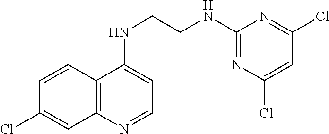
C1=CC2=C(C=C1Cl)N=CC=C2NCCNC1=NC(Cl)=CC(Cl)=N1
